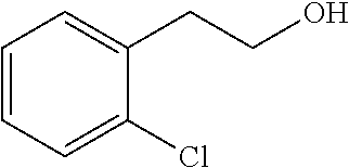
C1=CC=C(Cl)C(CCO)=C1
